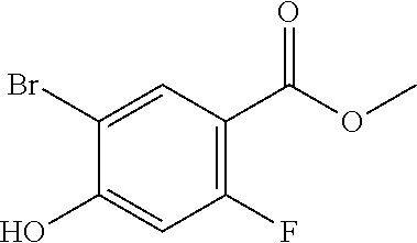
C1(O)=CC(F)=C(C(OC)=O)C=C1Br
